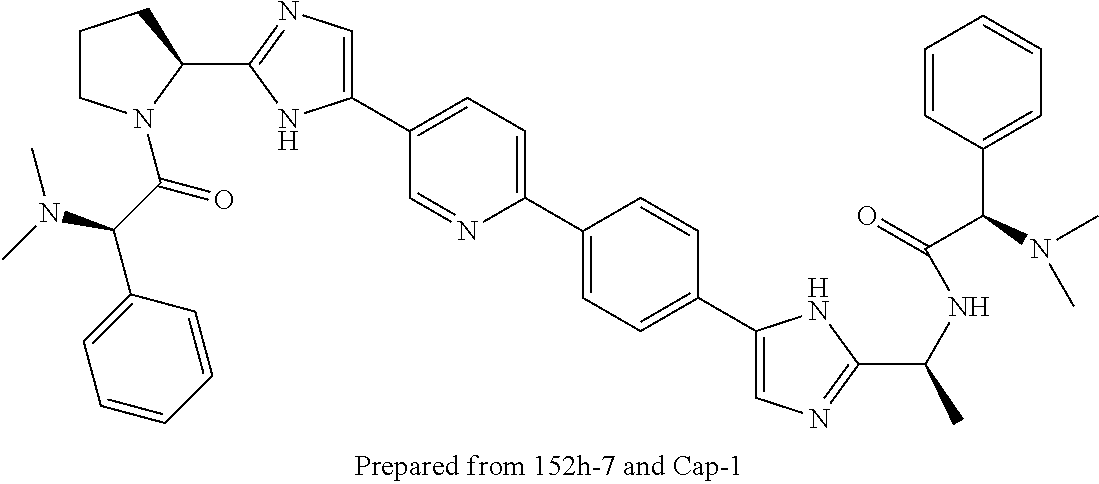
C1CN(C(C(N(C)C)C2=CC=CC=C2)=O)C(C2=NC=C(C3=CC=C(C4=CC=C(C5=CN=C(C(C)NC(=O)C(C6=CC=CC=C6)N(C)C)N5)C=C4)N=C3)N2)C1
